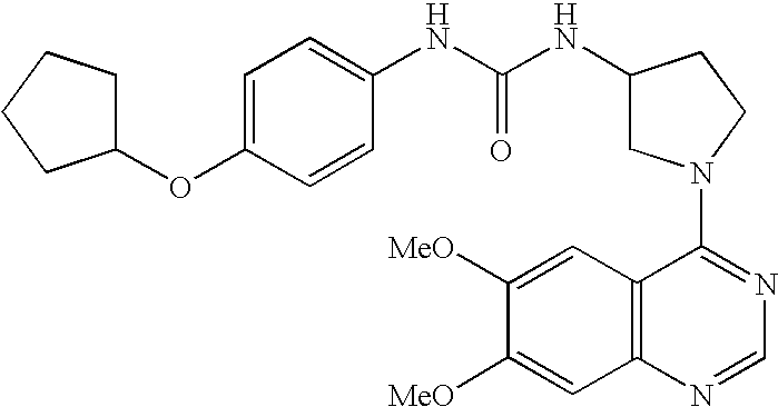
C1(N2CC(NC(NC3=CC=C(OC4CCCC4)C=C3)=O)CC2)=NC=NC2=C1C=C([MeO])C([MeO])=C2
